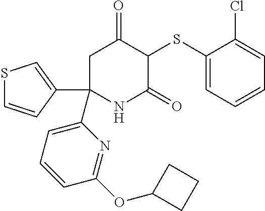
C1(SC2C(=O)CC(C3=CC=CC(OC4CCC4)=N3)(C3=CSC=C3)NC2=O)=CC=CC=C1Cl
